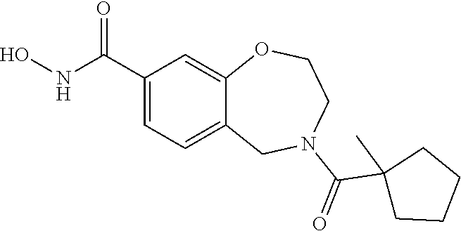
C1(C(NO)=O)=CC=C2C(=C1)OCCN(C(=O)C1(C)CCCC1)C2
